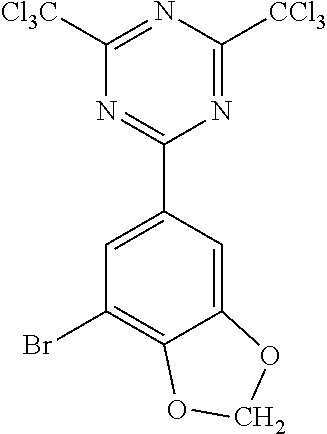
C1([Cl3C])=NC([CCl3])=NC(C2=CC(Br)=C3C(=C2)OCO3)=N1
